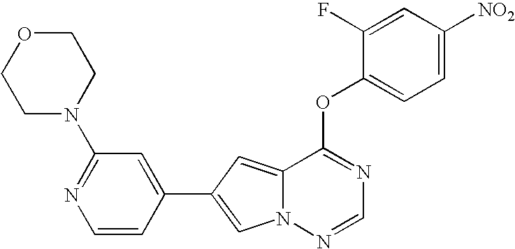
O(C1=NC=NN2C1=CC(C1=CC(N3CCOCC3)=NC=C1)=C2)C1=CC=C([NO2])C=C1F
